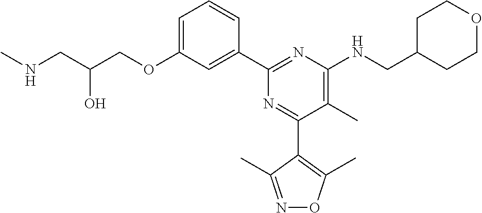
C1=C(OCC(CNC)O)C=C(C2=NC(NCC3CCOCC3)=C(C)C(C3=C(C)ON=C3C)=N2)C=C1
